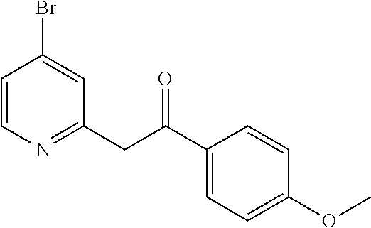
C1=CN=C(CC(C2=CC=C(OC)C=C2)=O)C=C1Br
